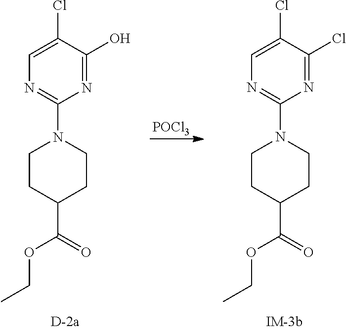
C1=C(Cl)C(O)=NC(N2CCC(C(=O)OCC)CC2)=N1.[POCl3].C1=C(Cl)C(Cl)=NC(N2CCC(C(=O)OCC)CC2)=N1
